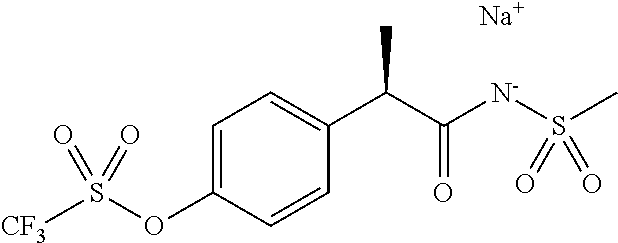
C1=CC(OS([CF3])(=O)=O)=CC=C1C(C([N-]S(C)(=O)=O)=O)C.[Na]
